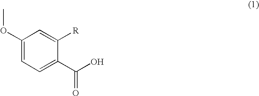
C1(OC)=CC=C(C(O)=O)C([R])=C1
